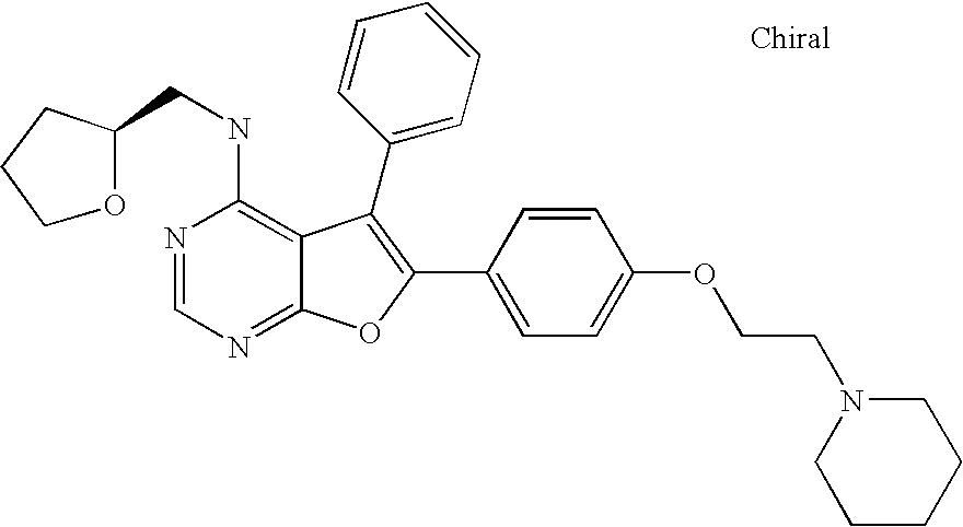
N1=CN=C2C(=C1NCC1CCCO1)C(C1=CC=CC=C1)=C(C1=CC=C(OCCN3CCCCC3)C=C1)O2
